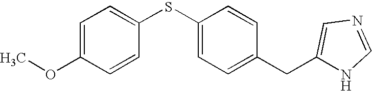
C1=C(OC)C=CC(SC2=CC=C(CC3=CN=CN3)C=C2)=C1
